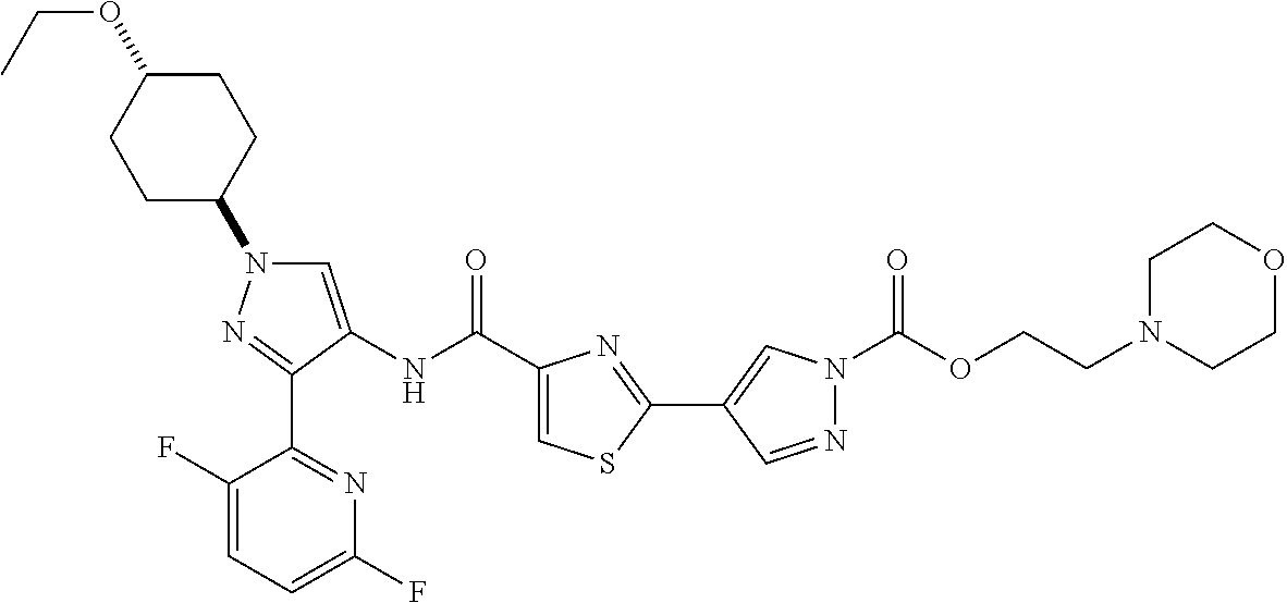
C1=C(NC(C2=CSC(C3=CN(C(OCCN4CCOCC4)=O)N=C3)=N2)=O)C(C2=NC(F)=CC=C2F)=NN1C1CCC(OCC)CC1
